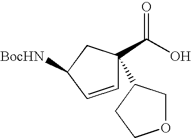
C1=CC([BocHN])CC1(C(O)=O)C1COCC1
